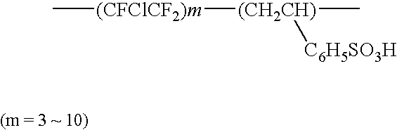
C[(CFClCF2)m][(CH2CH)](C)[C6H5SO3H]
